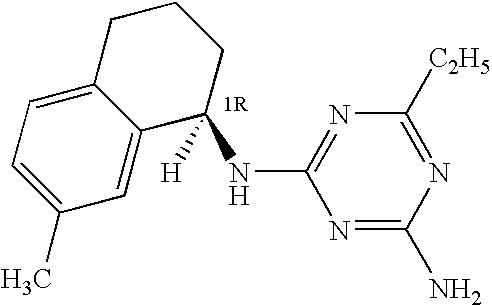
[H]C1(NC2=NC([C2H5])=NC(N)=N2)C2=CC(C)=CC=C2CCC1
